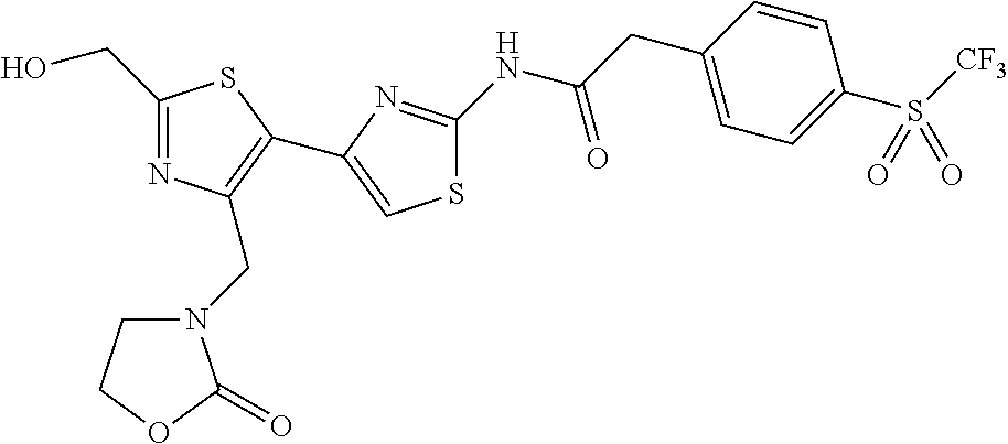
C1(CO)=NC(CN2CCOC2=O)=C(C2=CSC(NC(CC3=CC=C(S([CF3])(=O)=O)C=C3)=O)=N2)S1
